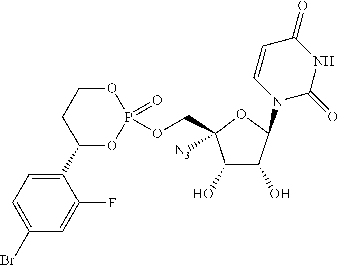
C1(O)C(O)C(N2C=CC(=O)NC2=O)OC1(COP1(=O)OCCC(C2=CC=C(Br)C=C2F)O1)[N3]
